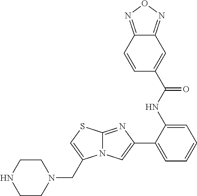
C1(C2=CC=CC=C2NC(C2=CC3=NON=C3C=C2)=O)=CN2C(=N1)SC=C2CN1CCNCC1
